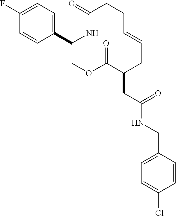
C1(C2=CC=C(F)C=C2)COC(=O)C(CC(NCC2=CC=C(Cl)C=C2)=O)CC=CCCC(=O)N1
